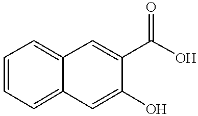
C1=C(O)C(C(O)=O)=CC2=CC=CC=C12
